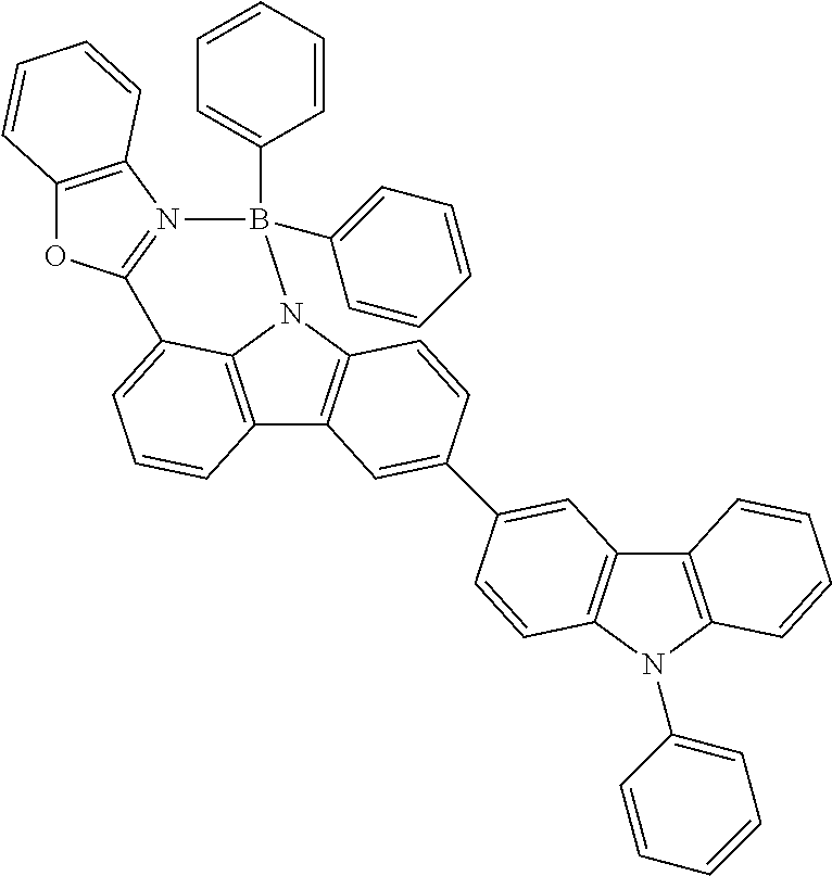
C12=C3N(C4=C1C=C(C1=CC5=C(N(C6=CC=CC=C6)C6=C5C=CC=C6)C=C1)C=C4)B(C1=CC=CC=C1)(C1=CC=CC=C1)N1=C(C3=CC=C2)OC2=C1C=CC=C2
